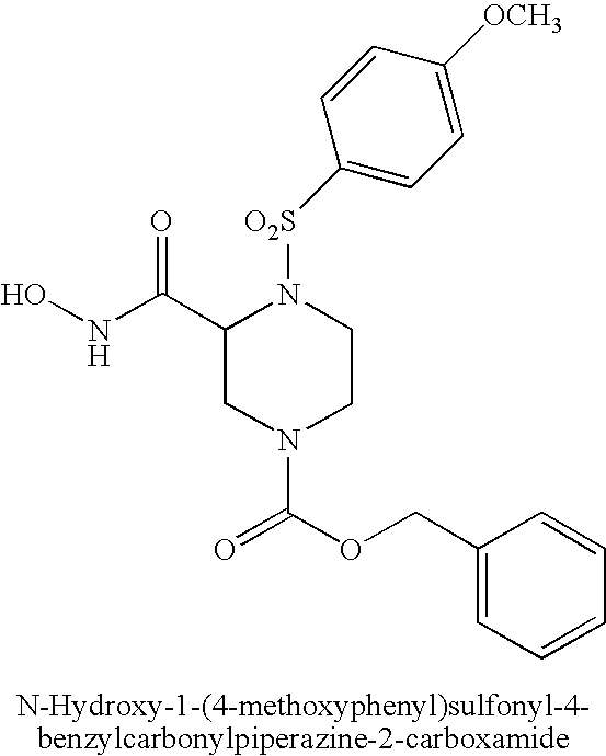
C1(C(NO)=O)CN(C(OCC2=CC=CC=C2)=O)CCN1[O2S]C1=CC=C([OCH3])C=C1
